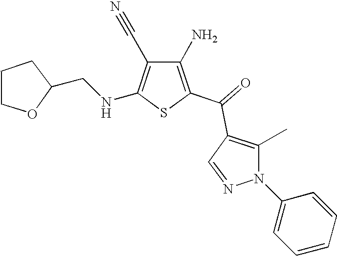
C1(N)=C(C(=O)C2=C(C)N(C3=CC=CC=C3)N=C2)SC(NCC2CCCO2)=C1C#N
